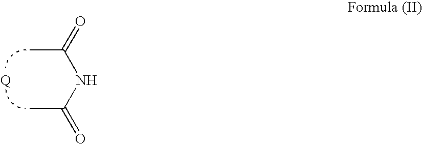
CC(=O)NC(C)=O.[Q]
